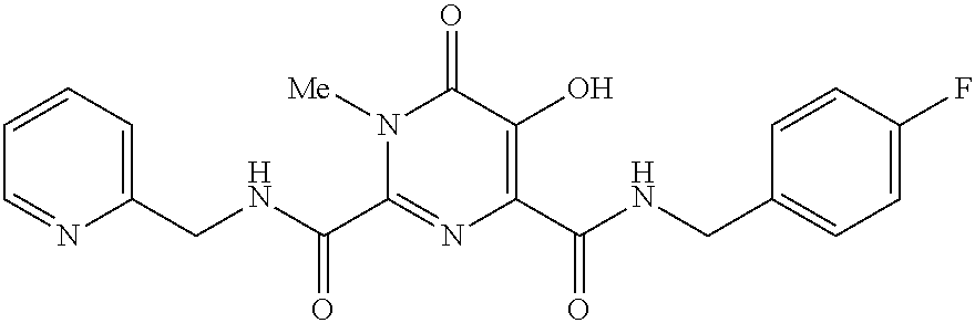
C1(C(NCC2=CC=CC=N2)=O)=NC(C(NCC2=CC=C(F)C=C2)=O)=C(O)C(=O)N1[Me]
